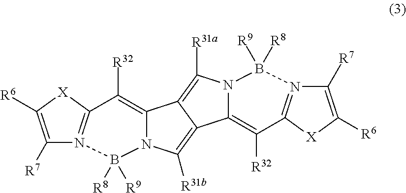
C12=C([R32])C3=N(C([R7])=C([R6])[X]3)B([R8])([R9])N1C([R31b])=C1C2=C([R31a])N2C1=C([R32])C1=N(C([R7])=C([R6])[X]1)B2([R9])[R8]
